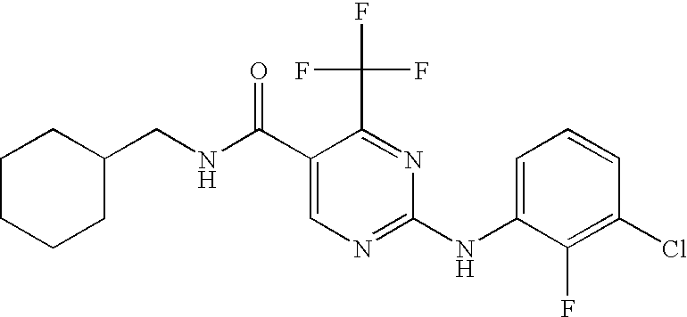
N(C(C1=CN=C(NC2=CC=CC(Cl)=C2F)N=C1C(F)(F)F)=O)CC1CCCCC1
